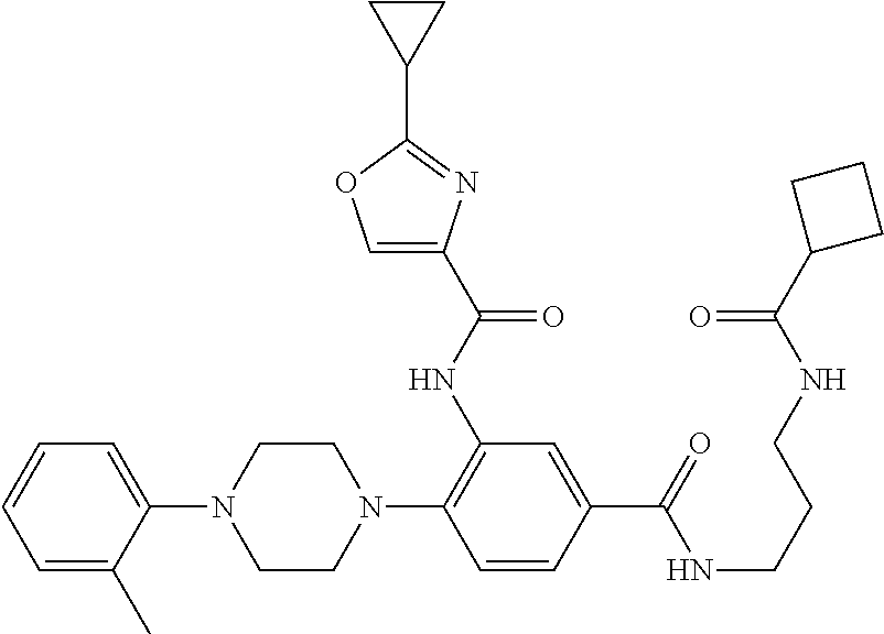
C1=CC=C(C)C(N2CCN(C3=C(NC(C4=COC(C5CC5)=N4)=O)C=C(C(=O)NCCCNC(C4CCC4)=O)C=C3)CC2)=C1
